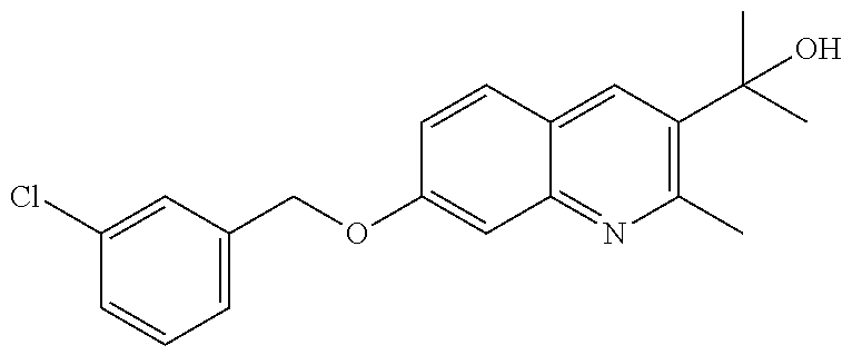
C1(Cl)=CC(COC2=CC3=NC(C)=C(C(C)(C)O)C=C3C=C2)=CC=C1
